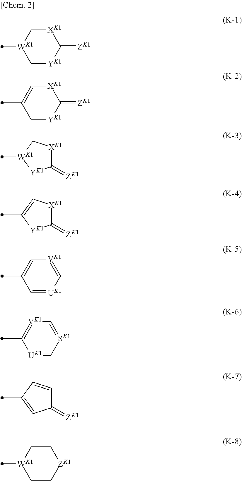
[XK1]1C[WK1](C)C[YK1]C1=[ZK1].[XK1]1C=C(C)C[YK1]C1=[ZK1].[WK1]1(C)[YK1]C(=[ZK1])[XK1]C1.C1(C)=C[XK1]C(=[ZK1])[YK1]1.[VK1]1=C[UK1]=CC(C)=C1.C1=[SK1]C=[UK1]C(C)=[VK1]1.C1(C)=CC(=[ZK1])C=C1.C1C[WK1](C)CC[ZK1]1
